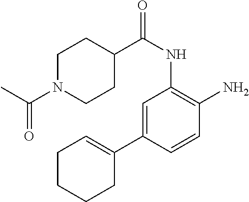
C1=C(C2=CCCCC2)C=CC(N)=C1NC(C1CCN(C(C)=O)CC1)=O
